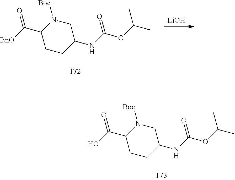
C1N([Boc])C(C([BnO])=O)CCC1NC(=O)OC(C)C.[LiOH].C1N([Boc])C(C(O)=O)CCC1NC(=O)OC(C)C
